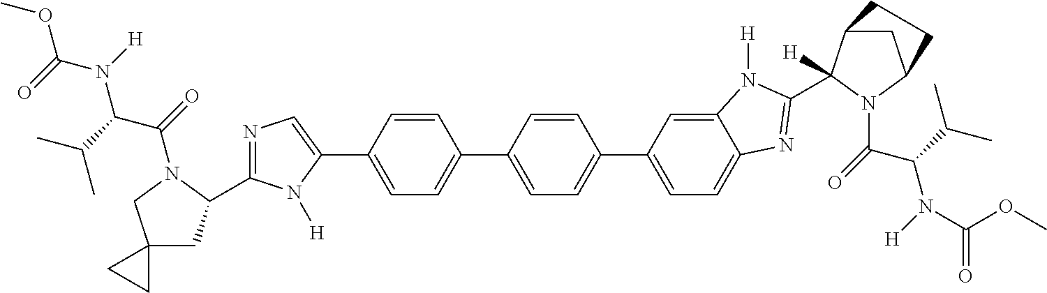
N1=C(C2CC3(CN2C(=O)C(C(C)C)N(C(OC)=O)[H])CC3)N([H])C(C2=CC=C(C3=CC=C(C4=CC=C5C(=C4)N([H])C(C4([H])C6CC(N4C(C(C(C)C)N([H])C(=O)OC)=O)CC6)=N5)C=C3)C=C2)=C1
